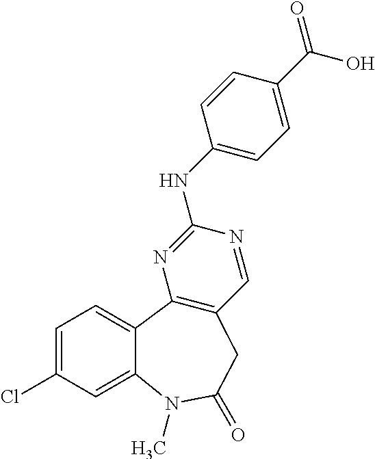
C1(NC2=CC=C(C(O)=O)C=C2)=NC2=C(C=N1)CC(=O)N(C)C1=CC(Cl)=CC=C21
